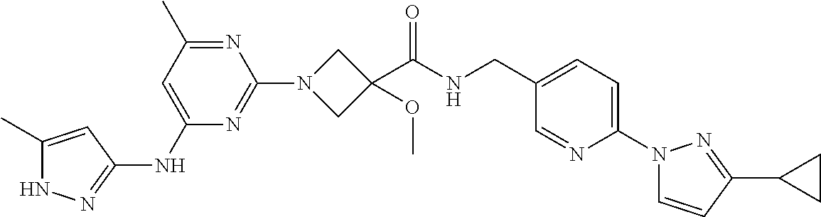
N1C(C)=CC(NC2=CC(C)=NC(N3CC(C(NCC4=CC=C(N5C=CC(C6CC6)=N5)N=C4)=O)(OC)C3)=N2)=N1
